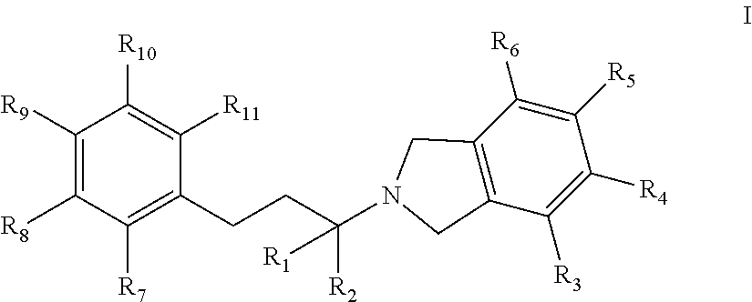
C1([R8])=C([R9])C([R10])=C([R11])C(CCC([R1])([R2])N2CC3=C(C([R3])=C([R4])C([R5])=C3[R6])C2)=C1[R7]
